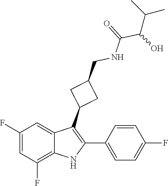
O=C(NCC1CC(C2=C(C3=CC=C(F)C=C3)NC3=C(F)C=C(F)C=C23)C1)C(O)C(C)C
